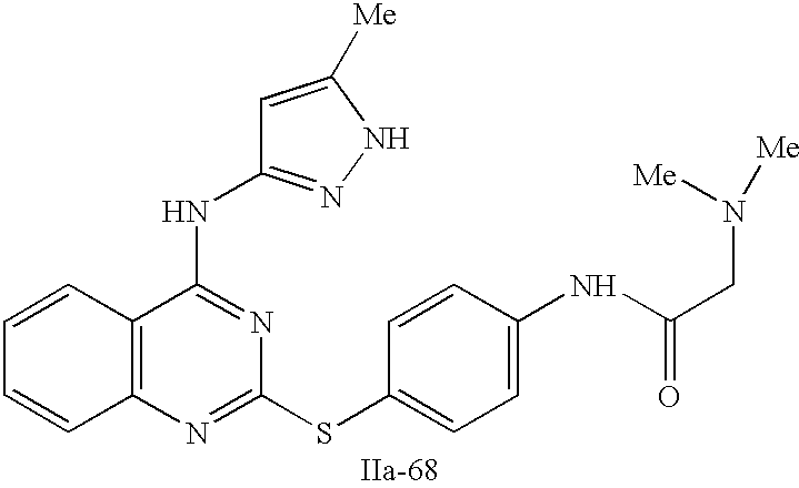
C12=C(N=C(SC3=CC=C(NC(CN([Me])[Me])=O)C=C3)N=C1NC1=NNC([Me])=C1)C=CC=C2
